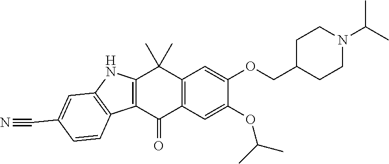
C12=C(C(=O)C3=C(C1(C)C)C=C(OCC1CCN(C(C)C)CC1)C(OC(C)C)=C3)C1=C(N2)C=C(C#N)C=C1
